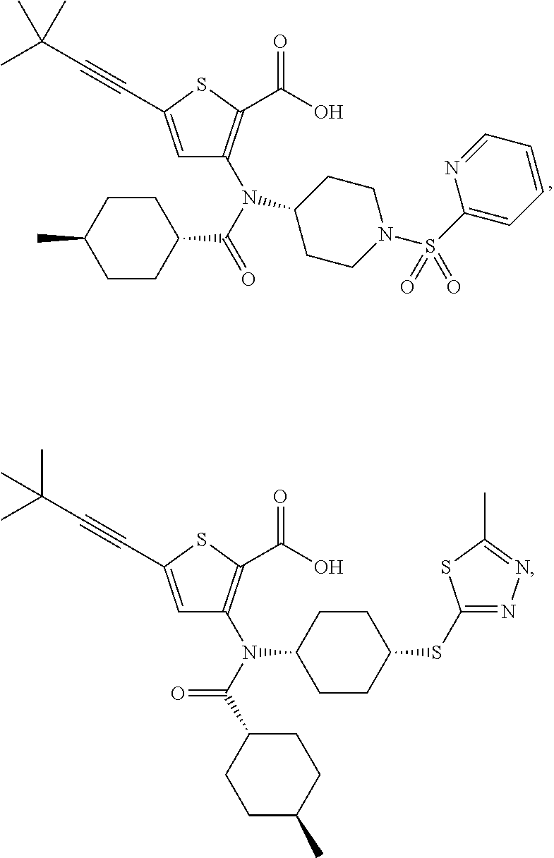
C1=C(C#CC(C)(C)C)SC(C(O)=O)=C1N(C(=O)C1CCC(C)CC1)C1CCN(S(C2=CC=CC=N2)(=O)=O)CC1.C1=C(C#CC(C)(C)C)SC(C(O)=O)=C1N(C(C1CCC(C)CC1)=O)C1CCC(SC2=NN=C(C)S2)CC1
